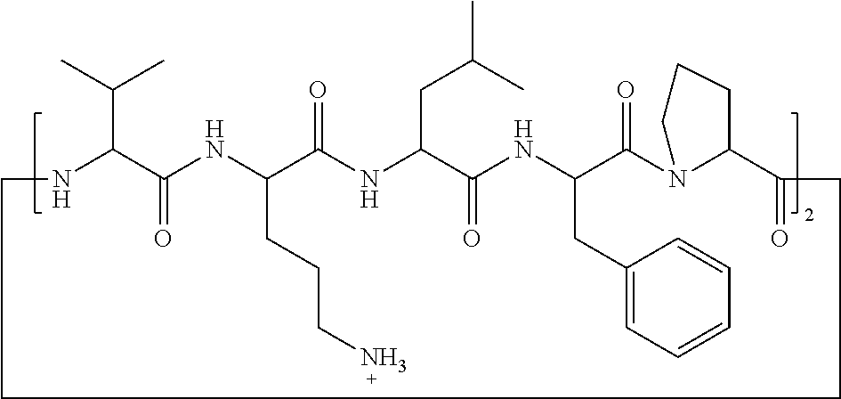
C1NC(C(C)C)C(=O)NC(CCCN)C(=O)NC(CC(C)C)C(=O)NC(CC2=CC=CC=C2)C(=O)N2C(C(=O)CCC1)CCC2
